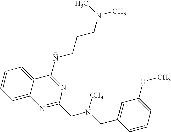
C1=C2C(=CC=C1)C(NCCCN(C)C)=NC(CN(CC1=CC(OC)=CC=C1)C)=N2
